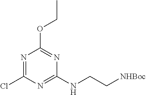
N1=C(Cl)N=C(NCC[NHBoc])N=C1OCC
